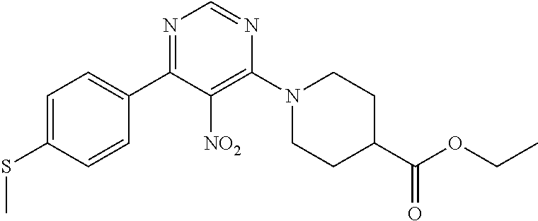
C1=C(SC)C=CC(C2=NC=NC(N3CCC(C(OCC)=O)CC3)=C2[NO2])=C1
